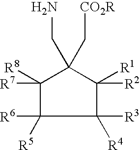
C1([R7])([R8])C([R6])([R5])C([R3])([R4])C([R2])([R1])C1(C[CO2R])CN
